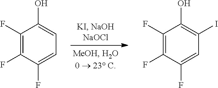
C1(F)=C(F)C(F)=CC=C1O.C1(F)=C(F)C(F)=CC(I)=C1O
